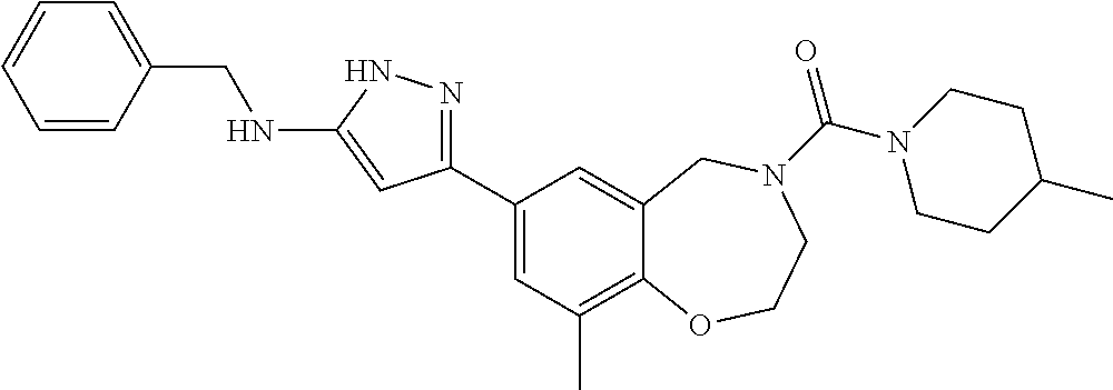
C1(C2=CC(C)=C3C(=C2)CN(C(=O)N2CCC(C)CC2)CCO3)=NNC(NCC2=CC=CC=C2)=C1
